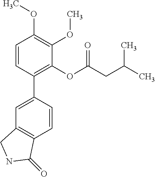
C1=CC(C2=CC3=C(C=C2)C(=O)NC3)=C(OC(CC(C)C)=O)C(OC)=C1OC
